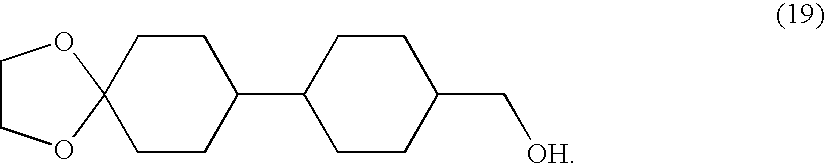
C1(C2CCC(C[OH])CC2)CCC2(CC1)OCCO2
